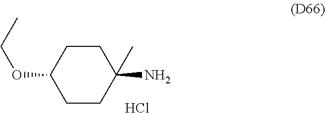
C1CC(N)(C)CCC1OCC.Cl
